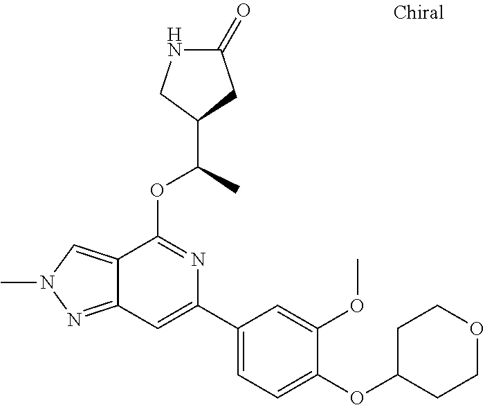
N1C(=O)CC(C(C)OC2=NC(C3=CC=C(OC4CCOCC4)C(OC)=C3)=CC3=NN(C)C=C23)C1
